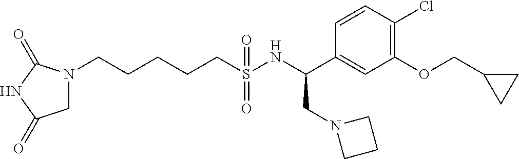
N1(CCCCCS(NC(C2=CC(OCC3CC3)=C(Cl)C=C2)CN2CCC2)(=O)=O)CC(=O)NC1=O
